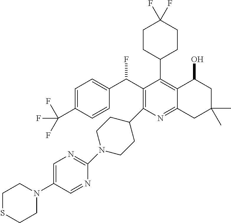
C1=C(C(F)(F)F)C=CC(C(C2=C(C3CCN(C4=NC=C(N5CCSCC5)C=N4)CC3)N=C3C(=C2C2CCC(F)(F)CC2)C(O)CC(C)(C)C3)F)=C1
